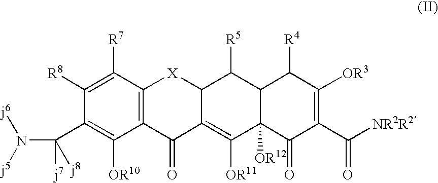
C(C1=C([OR10])C2=C(C([R7])=C1[R8])[X]C1C(=C([OR11])C3([OR12])C(C1[R5])C([R4])C([OR3])=C(C([NR2R2])=O)C3=O)C2=O)(N([j6])[j5])([j7])[j8]
